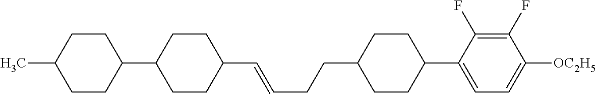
C1CC(C)CCC1C1CCC(C=CCCC2CCC(C3=CC=C([OC2H5])C(F)=C3F)CC2)CC1
